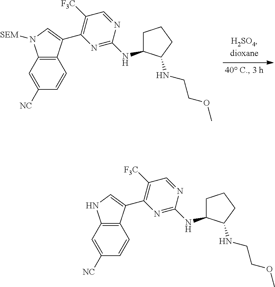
C1=C([NC])C=CC2=C1N([SEM])C=C2C1=C([F3C])C=NC(NC2CCCC2NCCOC)=N1.C1=C([NC])C=CC2=C1NC=C2C1=C([F3C])C=NC(NC2CCCC2NCCOC)=N1
